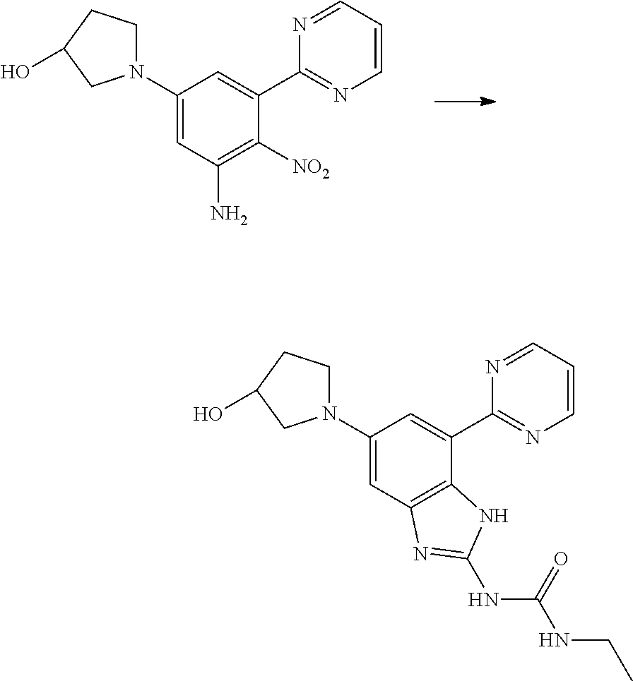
C1(N2CCC(O)C2)=CC(N)=C([NO2])C(C2=NC=CC=N2)=C1.C1(N2CCC(O)C2)=CC2=C(C(C3=NC=CC=N3)=C1)NC(NC(NCC)=O)=N2
